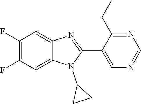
C1(F)=C(F)C=C2C(=C1)N=C(C1=CN=CN=C1CC)N2C1CC1
